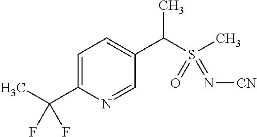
C1=C(C(C)(F)F)N=CC(C(S(C)(=O)=N[CN])C)=C1
